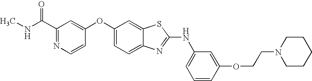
C1(C(NC)=O)=NC=CC(OC2=CC=C3C(=C2)SC(NC2=CC=CC(OCCN4CCCCC4)=C2)=N3)=C1
